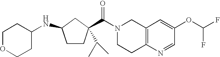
C(N1CCC2=C(C1)C=C(OC(F)F)C=N2)(=O)C1(C(C)C)CCC(NC2CCOCC2)C1
